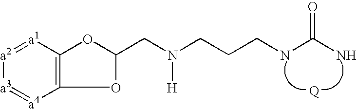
C12=C([a1]=[a2][a3]=[a4]1)OC(CN(CCCNC(N)=O)[H])O2
